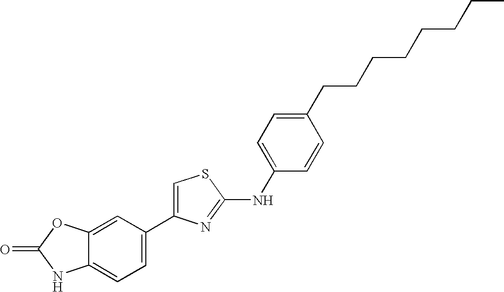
C1=C(C2=CC=C3C(=C2)OC(=O)N3)N=C(NC2=CC=C(CCCCCCCC)C=C2)S1
